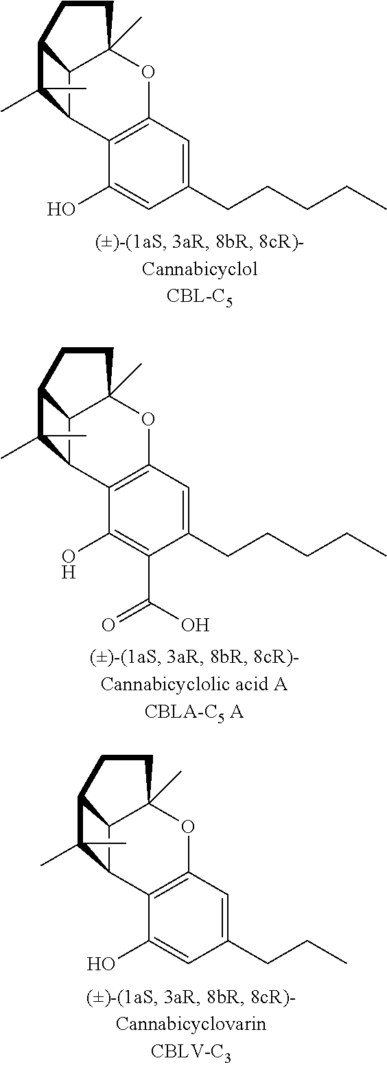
C12=C(C(O)=CC(CCCCC)=C1)C1C3C(C)(O2)CCC3C1(C)C.C12=C(C(O)=C(C(O)=O)C(CCCCC)=C1)C1C3C(C)(O2)CCC3C1(C)C.C12=C(C(O)=CC(CCC)=C1)C1C3C(C)(O2)CCC3C1(C)C
